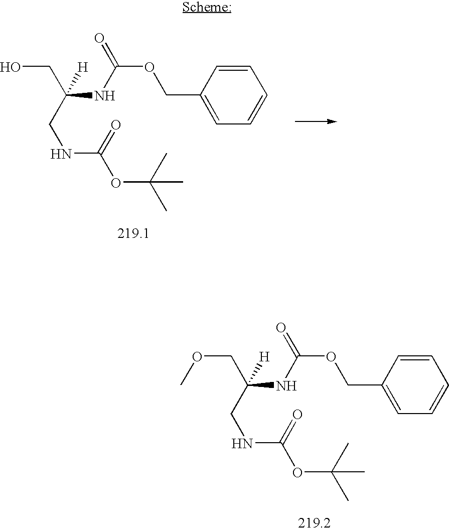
O=C(OCC1=CC=CC=C1)NC(COC)(CNC(OC(C)(C)C)=O)[H].[219.2].O=C(OCC1=CC=CC=C1)NC(CO)(CNC(OC(C)(C)C)=O)[H].[219.1]
